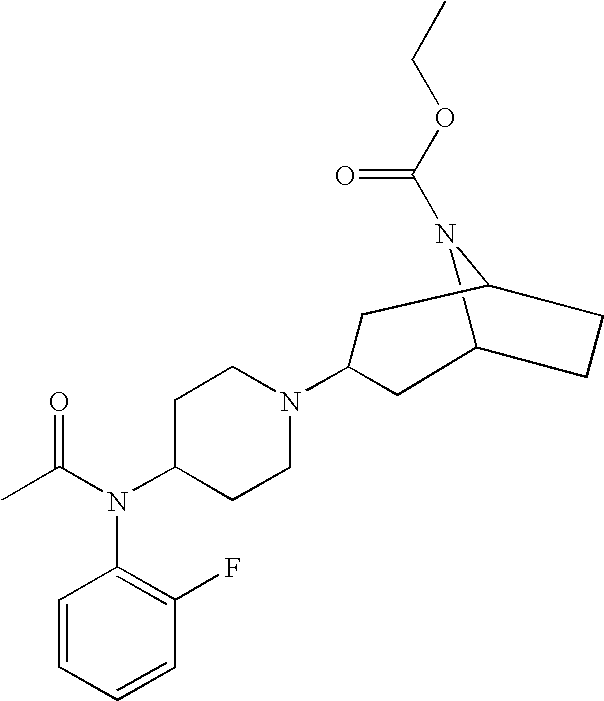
C12N(C(OCC)=O)C(CC1)CC(N1CCC(N(C(C)=O)C3=C(F)C=CC=C3)CC1)C2
